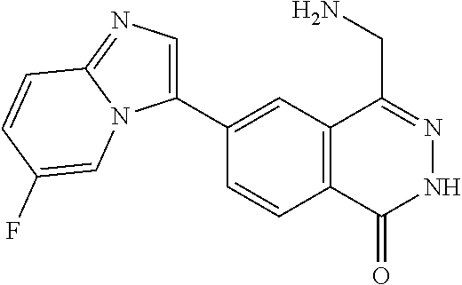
C1(C2=CN=C3N2C=C(F)C=C3)=CC2=C(C=C1)C(=O)NN=C2CN
